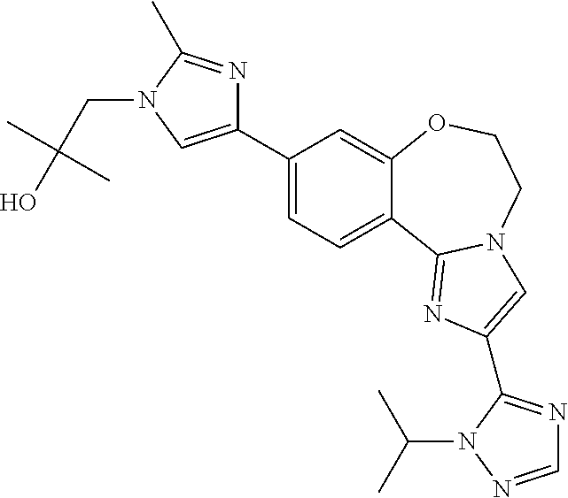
C1(C2=CN(CC(O)(C)C)C(C)=N2)=CC=C2C(=C1)OCCN1C2=NC(C2=NC=NN2C(C)C)=C1
